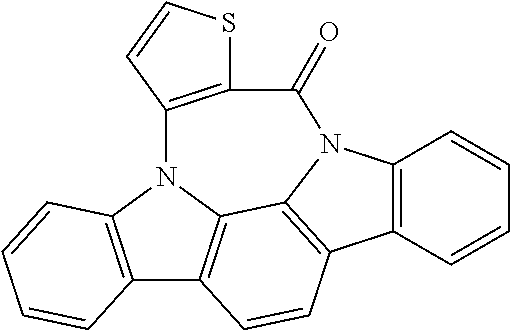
C12=C(N3C4=C1C=CC1=C4N(C4=C1C=CC=C4)C(=O)C1=C3C=CS1)C=CC=C2
